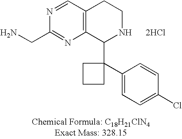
C12=C(C(C3(C4=CC=C(Cl)C=C4)CCC3)NCC1)N=C(CN)N=C2.[2HCl]
